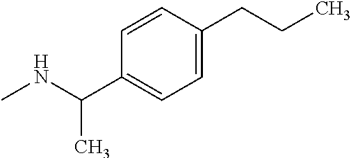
N(C)C(C)C1=CC=C(CCC)C=C1
